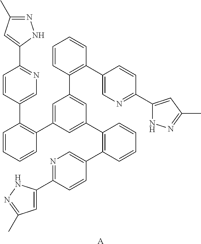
[A].C1=CC=CC(C2=CC(C3=C(C4=CN=C(C5=CC(C)=NN5)C=C4)C=CC=C3)=CC(C3=C(C4=CN=C(C5=CC(C)=NN5)C=C4)C=CC=C3)=C2)=C1C1=CN=C(C2=CC(C)=NN2)C=C1
